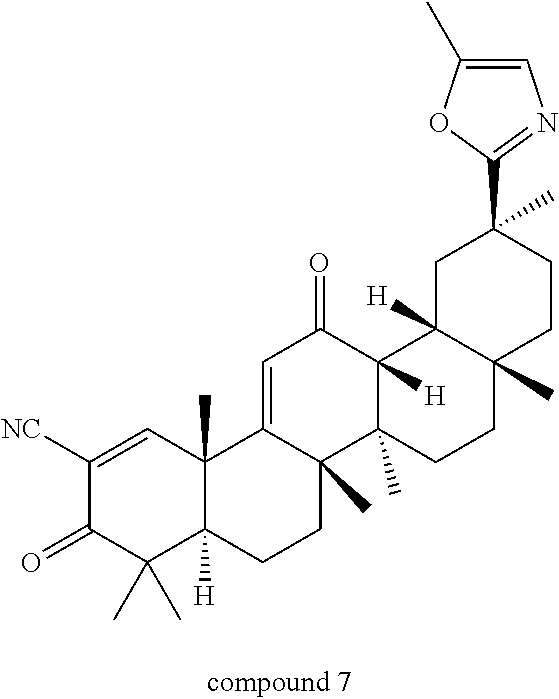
C1([NC])=CC2(C)C([H])(C(C)(C)C1=O)CCC1(C)C2=CC(=O)C2([H])C1(C)CCC1(C)C2([H])CC(C)(C2=NC=C(C)O2)CC1
